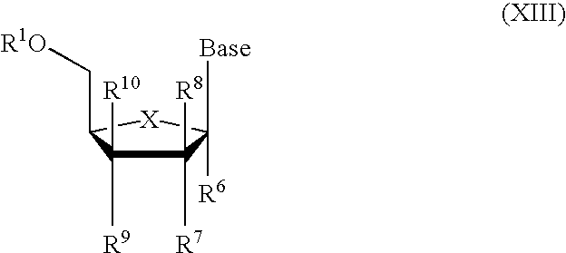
[Base]C1([R6])C([R7])([R8])C([R9])([R10])C(C[R1O])[X]1
